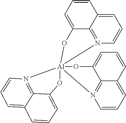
[Al]123(OC4=CC=CC5=CC=CN1=C45)(OC1=CC=CC4=CC=CN2=C14)OC1=CC=CC2=CC=CN3=C12
